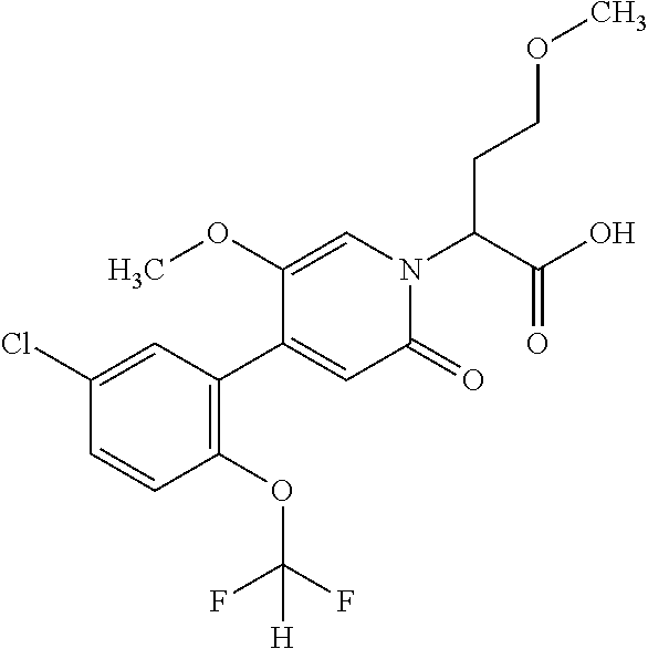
C1=C(Cl)C=CC(OC(F)(F)[H])=C1C1=CC(=O)N(C(C(O)=O)CCOC)C=C1OC
